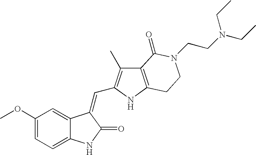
C1=C(OC)C=C2C(=C1)NC(=O)C2=CC1=C(C)C2=C(N1)CCN(CCN(CC)CC)C2=O
